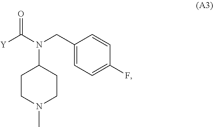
N(C1CCN(C)CC1)(C([Y])=O)CC1=CC=C(F)C=C1
